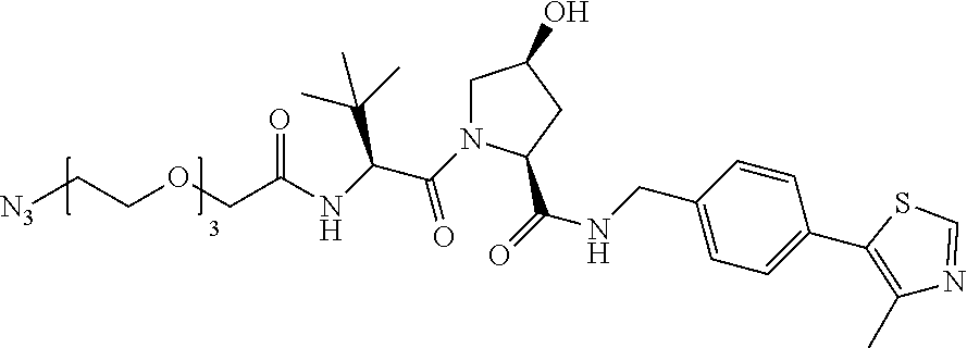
C1C(O)CC(C(=O)NCC2=CC=C(C3=C(C)N=CS3)C=C2)N1C(C(NC(COCC[N3])=O)C(C)(C)C)=O
